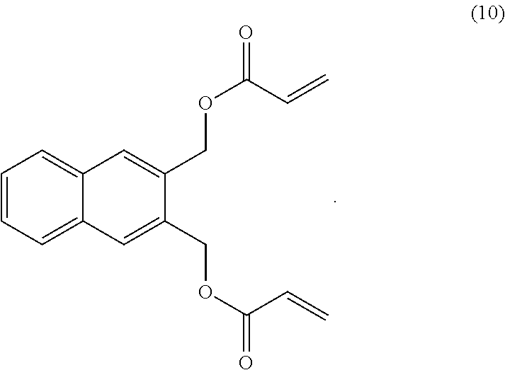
C1=CC=C2C(=C1)C=C(COC(=O)C=C)C(COC(=O)C=C)=C2
